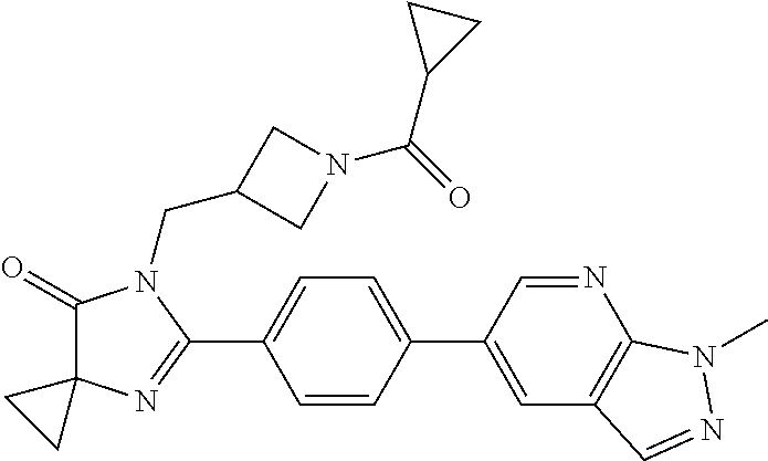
C1(=O)C2(N=C(C3=CC=C(C4=CC5=C(N=C4)N(C)N=C5)C=C3)N1CC1CN(C(=O)C3CC3)C1)CC2
